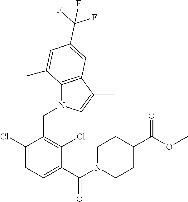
N1(CC2=C(Cl)C(C(N3CCC(C(OC)=O)CC3)=O)=CC=C2Cl)C2=C(C(C)=C1)C=C(C(F)(F)F)C=C2C
